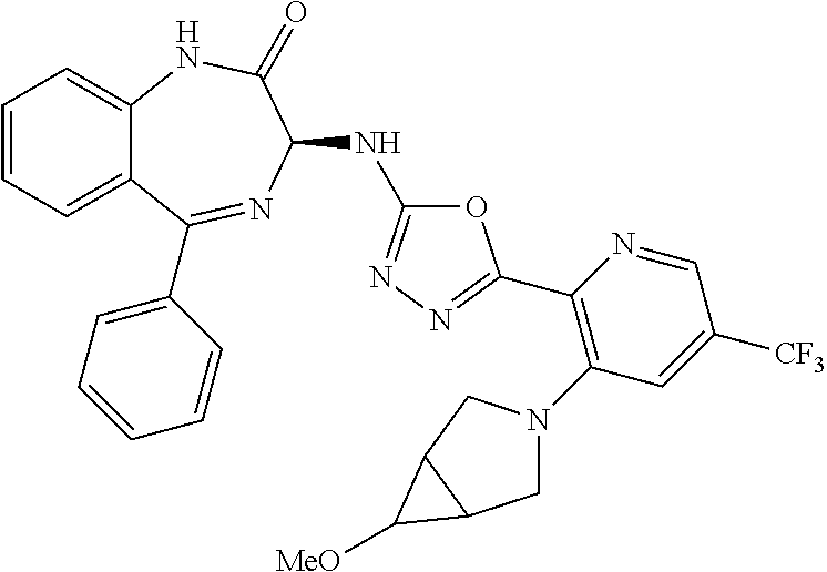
C1=CC=C2C(=C1)NC(=O)C(NC1=NN=C(C3=C(N4CC5C(C4)C5[MeO])C=C([CF3])C=N3)O1)N=C2C1=CC=CC=C1
